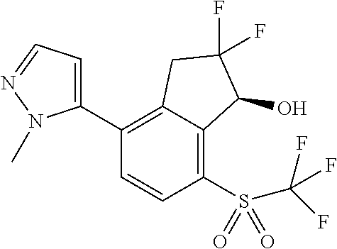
C1(C2=CC=NN2C)=C2C(=C(S(C(F)(F)F)(=O)=O)C=C1)C(O)C(F)(F)C2
